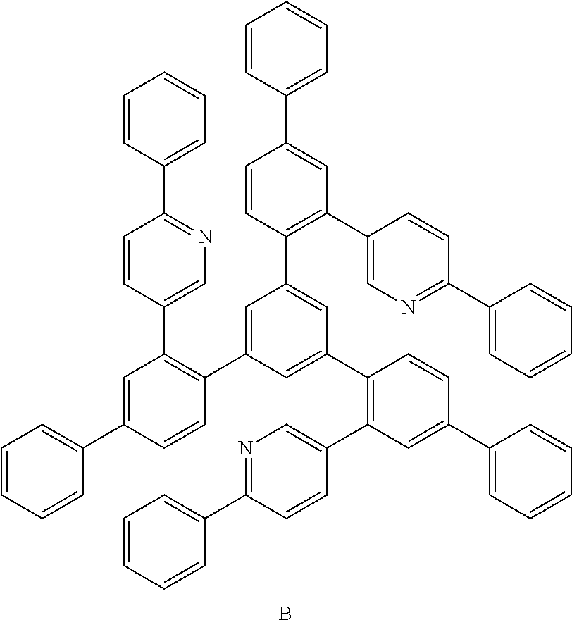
C1=C(C2=CC=CC=C2)C=CC(C2=CC(C3=C(C4=CN=C(C5=CC=CC=C5)C=C4)C=C(C4=CC=CC=C4)C=C3)=CC(C3=C(C4=CN=C(C5=CC=CC=C5)C=C4)C=C(C4=CC=CC=C4)C=C3)=C2)=C1C1=CN=C(C2=CC=CC=C2)C=C1.B
